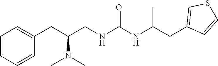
CC(NC(NCC(CC1=CC=CC=C1)N(C)C)=O)CC1=CSC=C1
